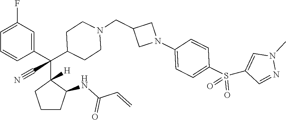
C1=C(F)C=C(C(C2([H])CCCC2NC(C=C)=O)(C2CCN(CC3CN(C4=CC=C(S(=O)(=O)C5=CN(C)N=C5)C=C4)C3)CC2)C#N)C=C1
